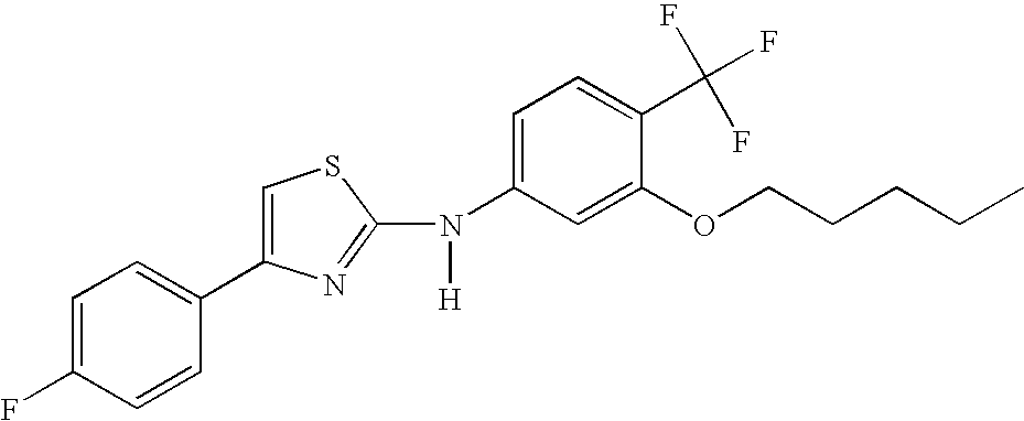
C1=C(F)C=CC(C2=CSC(N(C3=CC=C(C(F)(F)F)C(OCCCCC)=C3)[H])=N2)=C1
